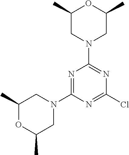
N1=C(N2CC(C)OC(C)C2)N=C(Cl)N=C1N1CC(C)OC(C)C1
